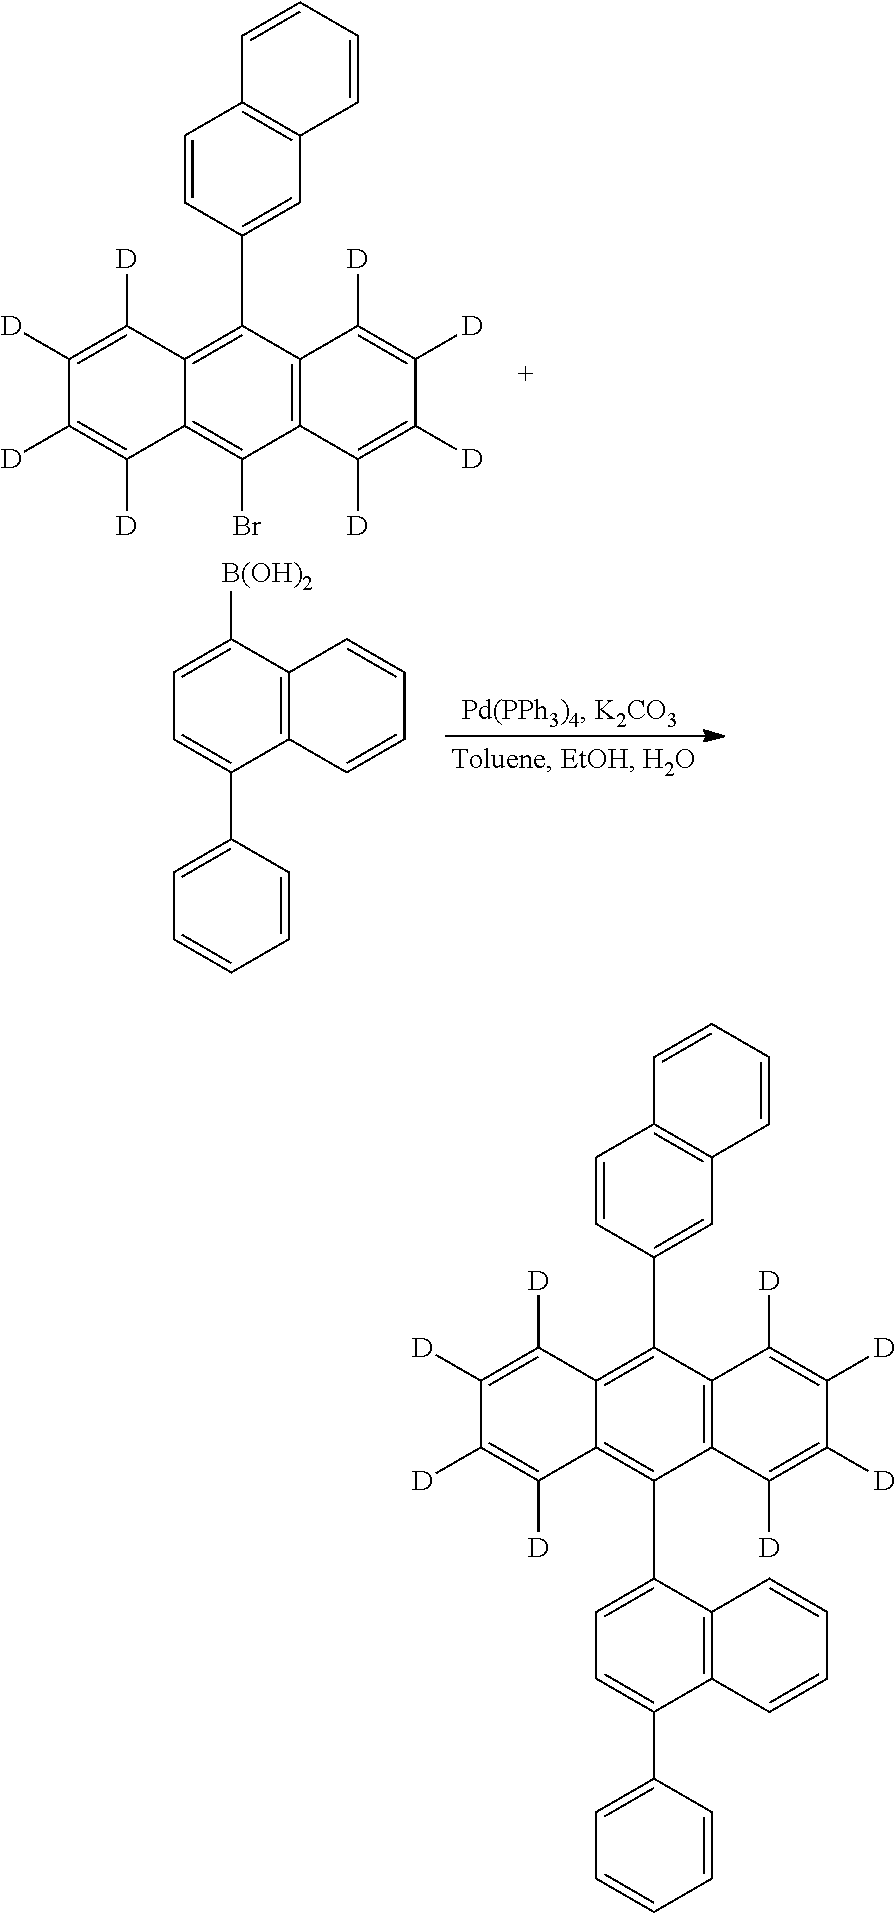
C1([D])=C([D])C2=C(C3=CC4=C(C=C3)C=CC=C4)C3=C(C(Br)=C2C([D])=C1[D])C([D])=C([D])C([D])=C3[D].C1=C([B(OH)2])C2=C(C(C3=CC=CC=C3)=C1)C=CC=C2.C1([D])=C([D])C2=C(C3=CC4=C(C=C3)C=CC=C4)C3=C(C(C4=CC=C(C5=CC=CC=C5)C5=C4C=CC=C5)=C2C([D])=C1[D])C([D])=C([D])C([D])=C3[D]
